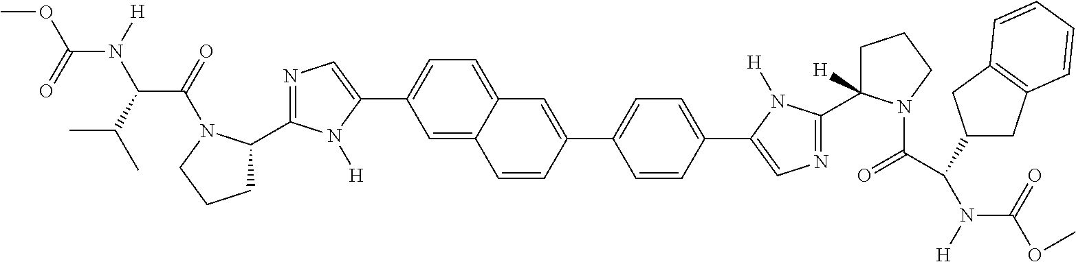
C1(C2CCCN2C(=O)C(C(C)C)N([H])C(=O)OC)=NC=C(C2=CC=C3C(=C2)C=CC(C2=CC=C(C4=CN=C(C5([H])CCCN5C(C(N([H])C(=O)OC)C5CC6=C(C5)C=CC=C6)=O)N4[H])C=C2)=C3)N1[H]
